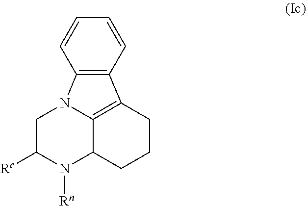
C1C([Rc])N([Rn])C2C3=C(CCC2)C2=C(N13)C=CC=C2
